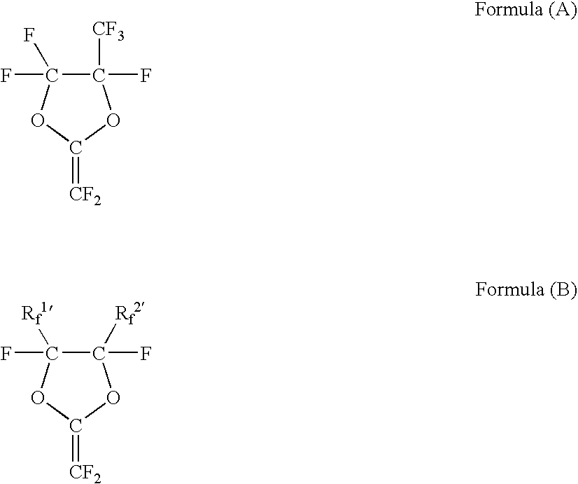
C1(F)([CF3])C(F)(F)OC(=[CF2])O1.C1(F)([Rf2])C(F)([Rf1])OC(=[CF2])O1
